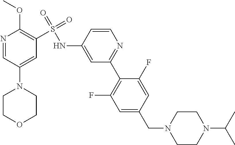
N1=CC(N2CCOCC2)=CC(S(=O)(=O)NC2=CC(C3=C(F)C=C(CN4CCN(C(C)C)CC4)C=C3F)=NC=C2)=C1OC
